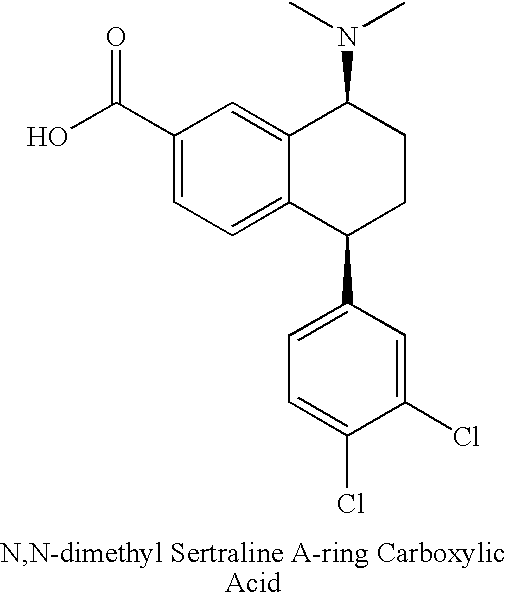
C1(C(O)=O)=CC=C2C(=C1)C(N(C)C)CCC2C1=CC=C(Cl)C(Cl)=C1
